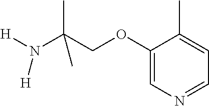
[H]N([H])C(COC1=CN=CC=C1C)(C)C
